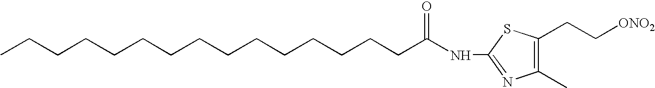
C1(C)=C(CC[ONO2])SC(NC(CCCCCCCCCCCCCCC)=O)=N1
